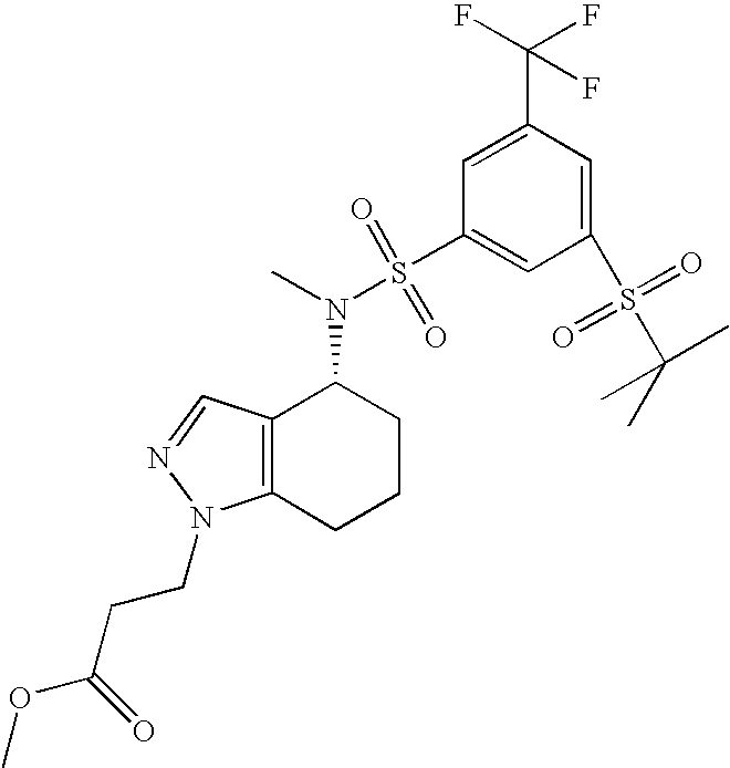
C12=C(C=NN1CCC(=O)OC)C(N(S(=O)(=O)C1=CC(S(=O)(C(C)(C)C)=O)=CC(C(F)(F)F)=C1)C)CCC2
